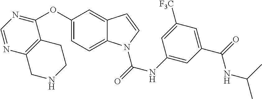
C1(OC2=NC=NC3=C2CCNC3)=CC=C2C(=C1)C=CN2C(NC1=CC(C(=O)NC(C)C)=CC([F3C])=C1)=O
